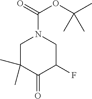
O(C(=O)N1CC(C)(C)C(=O)C(F)C1)C(C)(C)C
